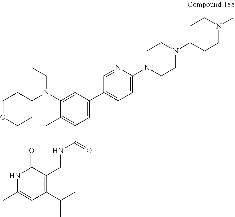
C1OCCC(N(CC)C2=CC(C3=CC=C(N4CCN(C5CCN(C)CC5)CC4)N=C3)=CC(C(NCC3=C(C(C)C)C=C(C)NC3=O)=O)=C2C)C1
